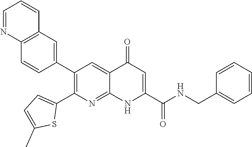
C12=C(C=C(C3=C(C4=CC=C(C)S4)N=C4C(=C3)C(=O)C=C(C(NCC3=CC=CC=C3)=O)N4)C=C1)C=CC=N2
